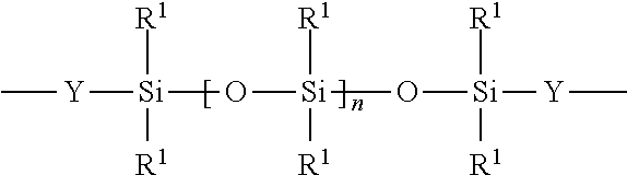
C[Y][Si](O[Si](O[Si]([Y]C)([R1])[R1])([R1])[R1])([R1])[R1]
